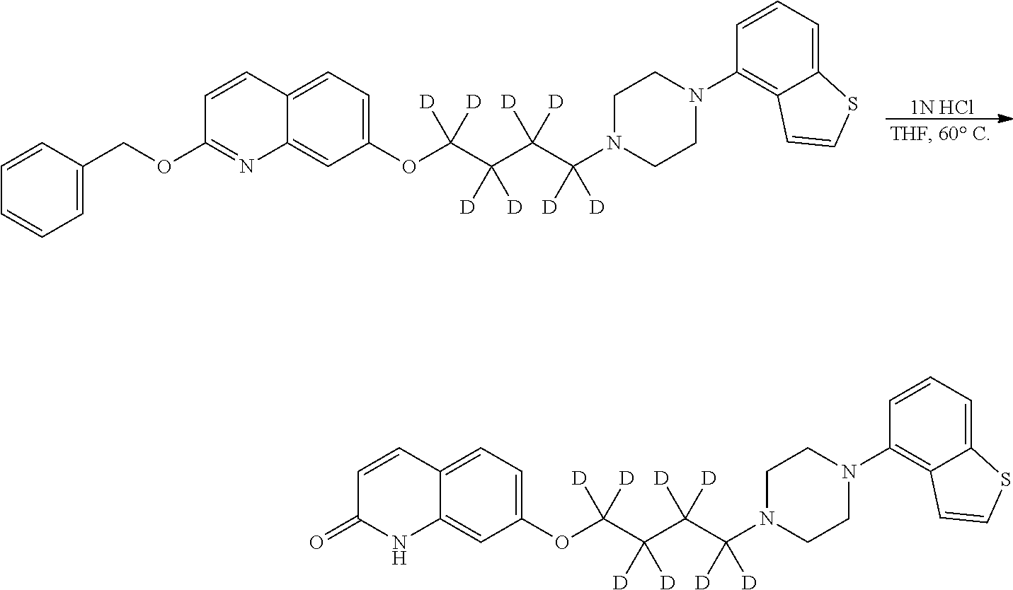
[1N HCl].C1=C2C(=CC(OC(C(C(C(N3CCN(C4=C5C(=CC=C4)SC=C5)CC3)([D])[D])([D])[D])([D])[D])([D])[D])=C1)N=C(OCC1=CC=CC=C1)C=C2.C1=C2C(=CC(OC(C(C(C(N3CCN(C4=C5C(=CC=C4)SC=C5)CC3)([D])[D])([D])[D])([D])[D])([D])[D])=C1)NC(=O)C=C2
